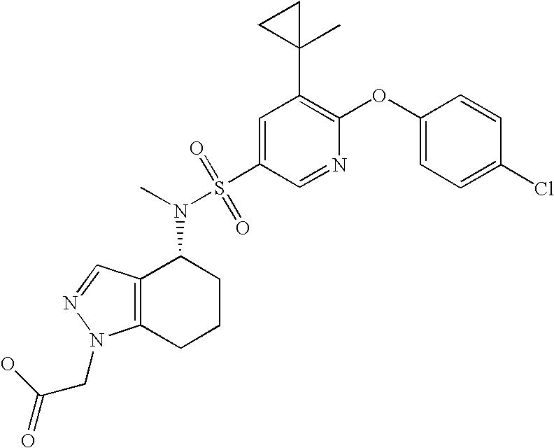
C1(OC2=CC=C(Cl)C=C2)=C(C2(C)CC2)C=C(S(N(C2C3=C(CCC2)N(CC(=O)O)N=C3)C)(=O)=O)C=N1
